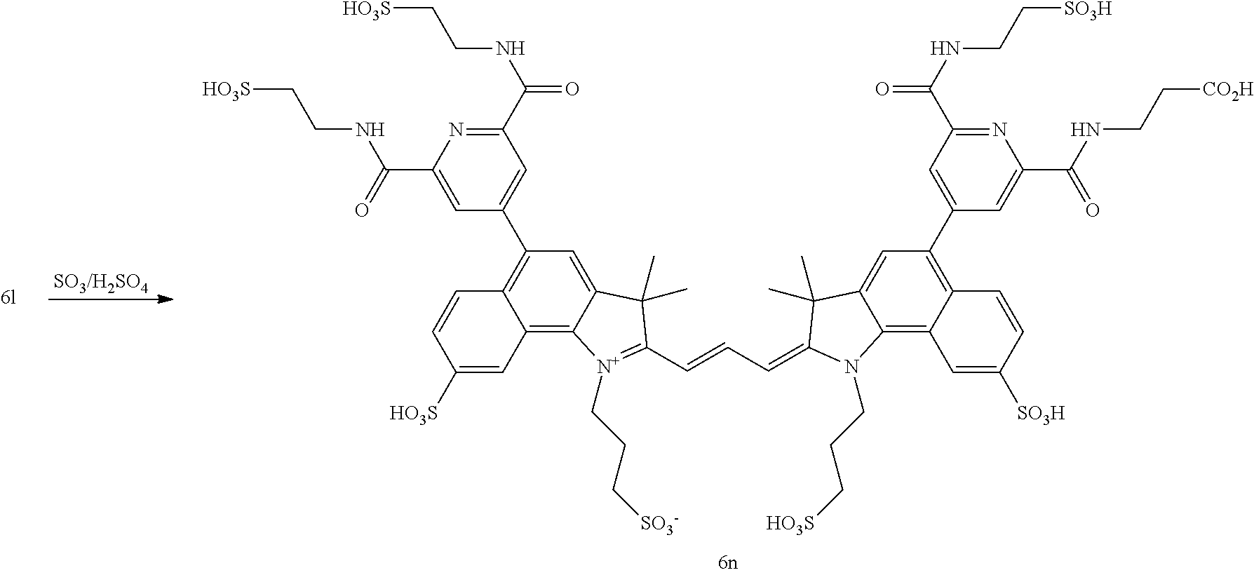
C1(C2=CC(C(NCC[HO3S])=O)=NC(C(NCC[HO3S])=O)=C2)=C2C(=C3C(=C1)C(C)(C)C(C=CC=C1N(CCC[HO3S])C4=C5C(=C(C6=CC(C(=O)NCC[SO3H])=NC(C(=O)NCC[CO2H])=C6)C=C4C1(C)C)C=CC([SO3H])=C5)=[N+]3CCC[SO3-])C=C([HO3S])C=C2
